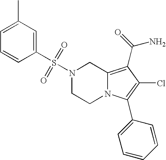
S(N1CCN2C(=C(C(N)=O)C(Cl)=C2C2=CC=CC=C2)C1)(=O)(=O)C1=CC(C)=CC=C1
